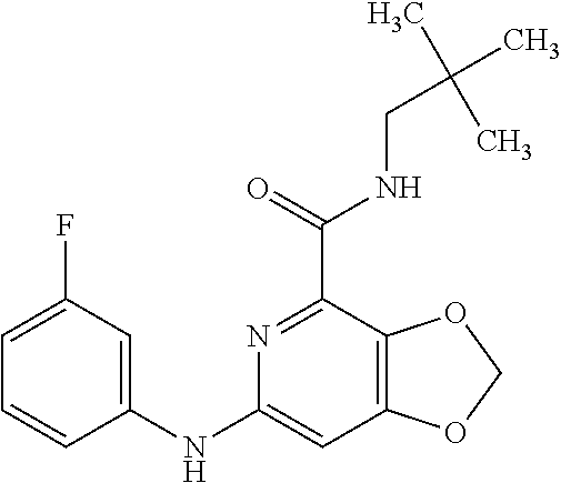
C1=C(F)C=C(NC2=CC3=C(C(C(=O)NCC(C)(C)C)=N2)OCO3)C=C1
